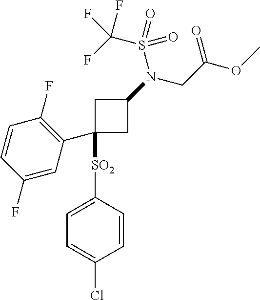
C1(F)=C(C2([SO2]C3=CC=C(Cl)C=C3)CC(N(CC(OC)=O)S(C(F)(F)F)(=O)=O)C2)C=C(F)C=C1
